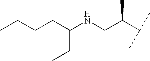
C(C(NCC(C(C)C)C)CC)CCC
